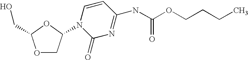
C(OCCCC)(=O)NC1=NC(=O)N(C2COC(CO)O2)C=C1
